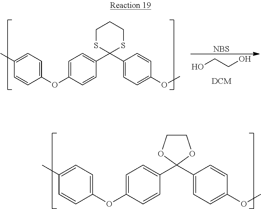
C1(C)=CC=C(OC2=CC=C(C3(C4=CC=C(OC)C=C4)OCCO3)C=C2)C=C1.OCCO.[NBS].C1(C)=CC=C(OC2=CC=C(C3(C4=CC=C(OC)C=C4)SCCCS3)C=C2)C=C1
